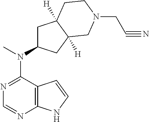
C12=C(N=CN=C1N(C)C1CC3([H])C([H])(C1)CN(CC#N)CC3)NC=C2
